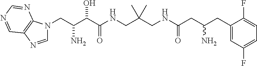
C(C(C(C(NCC(CNC(CC(CC1=CC(F)=CC=C1F)N)=O)(C)C)=O)O)N)N1C=NC2=C1N=CN=C2
